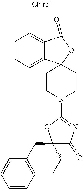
C1(=O)N=C(N2CCC3(CC2)C2=CC=CC=C2C(=O)O3)OC12CC1=C(CC2)C=CC=C1
